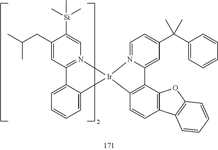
C1(CC(C)C)=CC2=N(C=C1[Si](C)(C)C)[Ir]1(C3=CC=CC=C23)N2=CC=C(C(C3=CC=CC=C3)(C)C)C=C2C2=C1C=CC1=C2OC2=C1C=CC=C2
